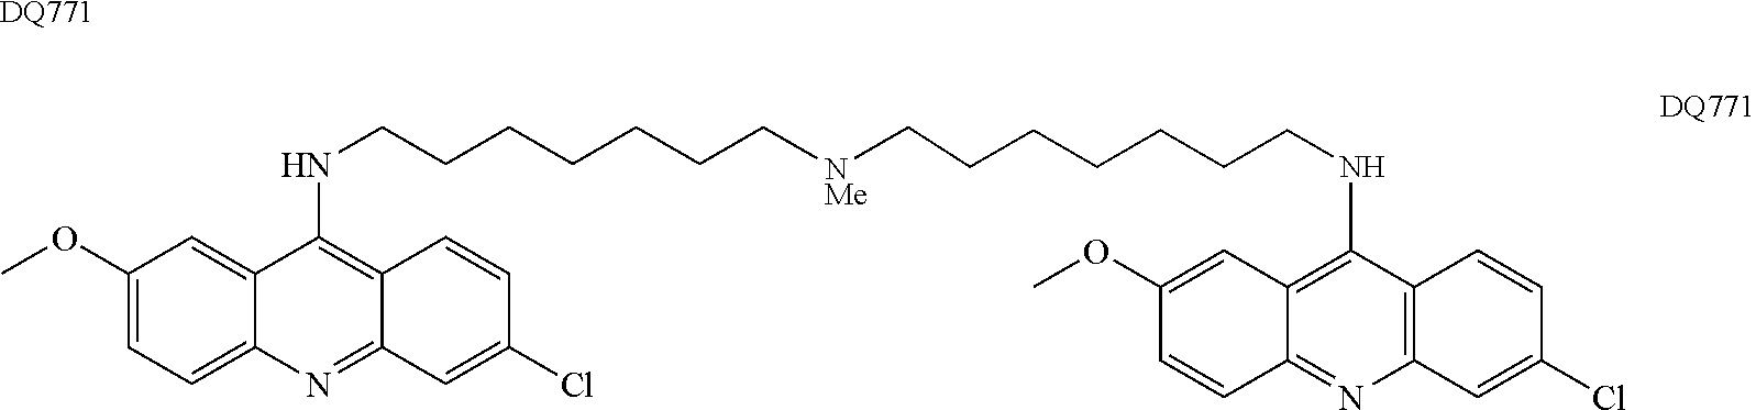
C12=CC=C(OC)C=C1C(NCCCCCCC[NMe]CCCCCCCNC1=C3C(=NC4=C1C=CC(Cl)=C4)C=CC(OC)=C3)=C1C(=N2)C=C(Cl)C=C1.[DQ771]
